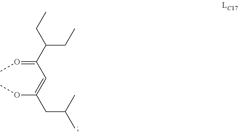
C(=OC)(C=C(OC)CC(C)C)C(CC)CC
